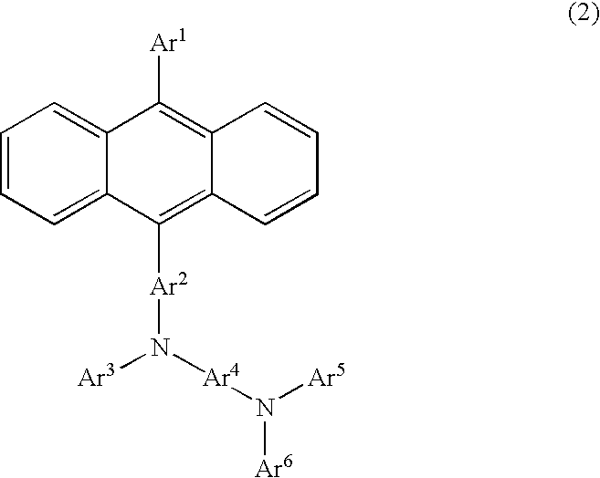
C1=CC=C2C(=C1)C([Ar1])=C1C(=C2[Ar2]N([Ar3])[Ar4]N([Ar5])[Ar6])C=CC=C1
